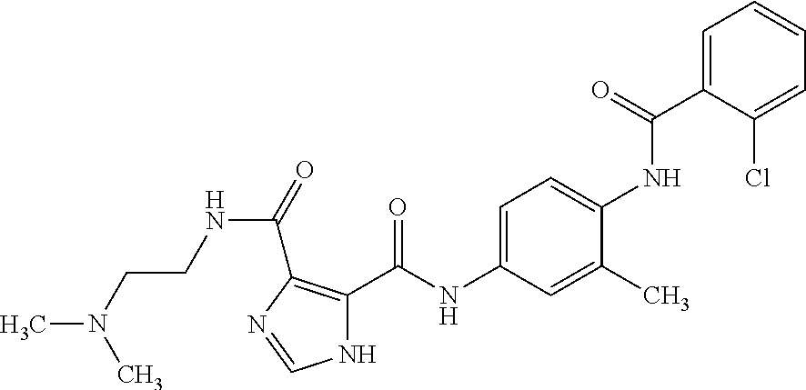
C1=C(C(NC2=CC=C(NC(C3=C(C(=O)NCCN(C)C)N=CN3)=O)C=C2C)=O)C(Cl)=CC=C1
